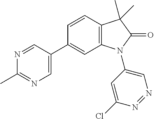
C1(C)=NC=C(C2=CC3=C(C=C2)C(C)(C)C(=O)N3C2=CN=NC(Cl)=C2)C=N1
